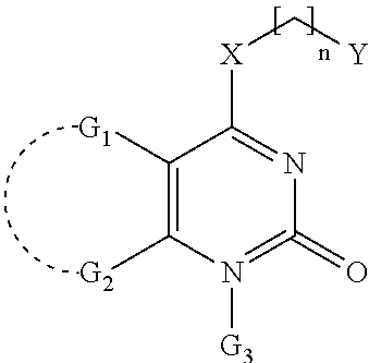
C1([G1])=C([G2])N([G3])=C(=O)N=C1[X]C[Y]
